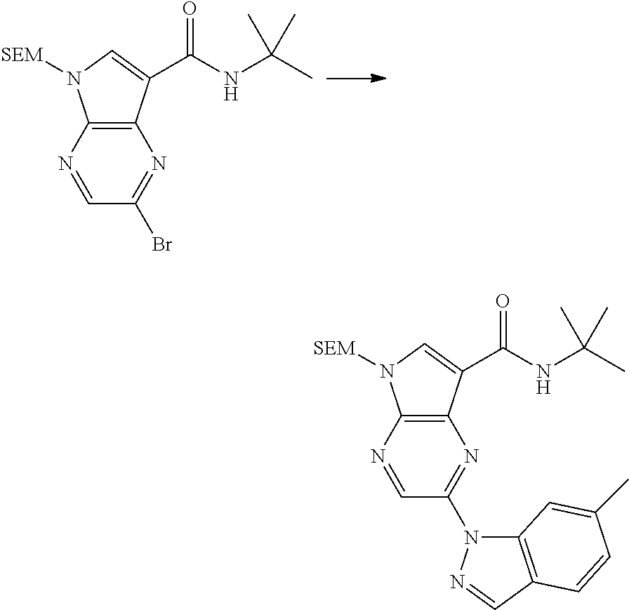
C12=C(N=CC(Br)=N1)N([SEM])C=C2C(NC(C)(C)C)=O.C12=C(N=CC(N3C4=C(C=N3)C=CC(C)=C4)=N1)N([SEM])C=C2C(NC(C)(C)C)=O
